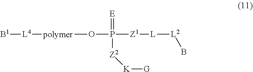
[B1][L4][polymer]OP([Z1][L][L2]B)(=[E])[Z2][K][G]
